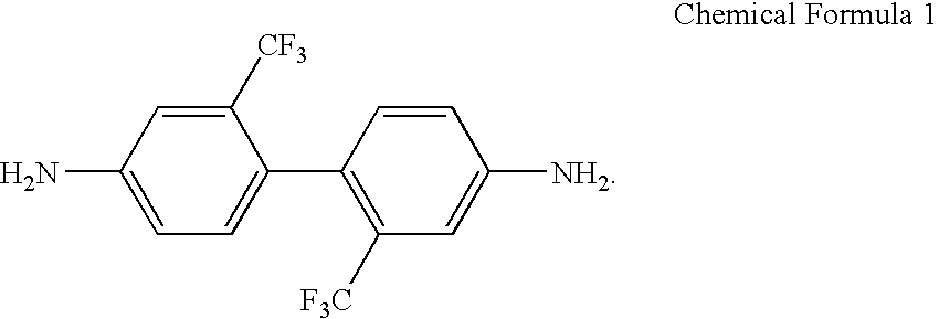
C1([CF3])=CC(N)=CC=C1C1=C([F3C])C=C([NH2])C=C1
